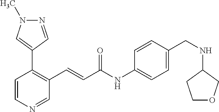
C1=CN=CC(C=CC(=O)NC2=CC=C(CNC3CCOC3)C=C2)=C1C1=CN(C)N=C1
